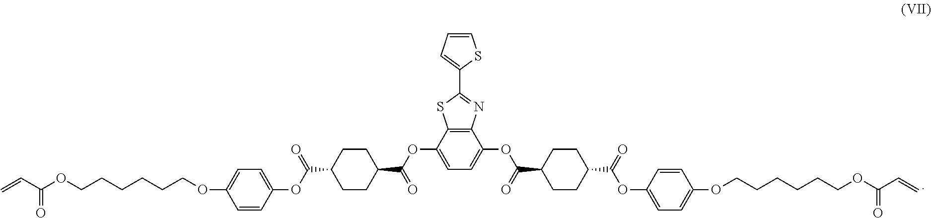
C1=CC(OC(C2CCC(C(OC3=CC=C(OC(C4CCC(C(OC5=CC=C(OCCCCCCOC(C=C)=O)C=C5)=O)CC4)=O)C4=C3SC(C3=CC=CS3)=N4)=O)CC2)=O)=CC=C1OCCCCCCOC(C=C)=O
